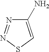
C1(N)=CSN=N1
